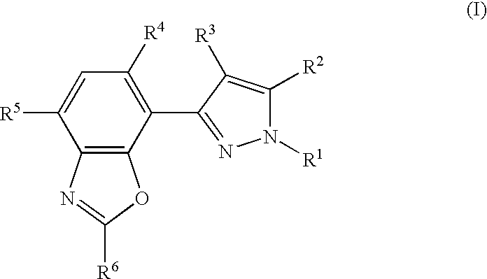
C1=C([R5])C2=C(C(C3=NN([R1])C([R2])=C3[R3])=C1[R4])OC([R6])=N2
